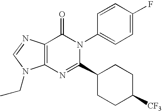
C12=C(N=C(C3CCC([CF3])CC3)N(C3=CC=C(F)C=C3)C1=O)N(CC)C=N2
